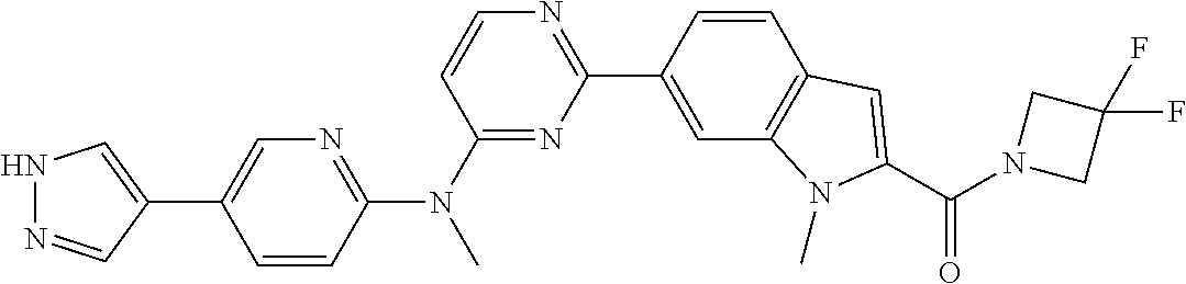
C1(C2=CNN=C2)=CN=C(N(C2=NC(C3=CC4=C(C=C3)C=C(C(N3CC(F)(F)C3)=O)N4C)=NC=C2)C)C=C1
